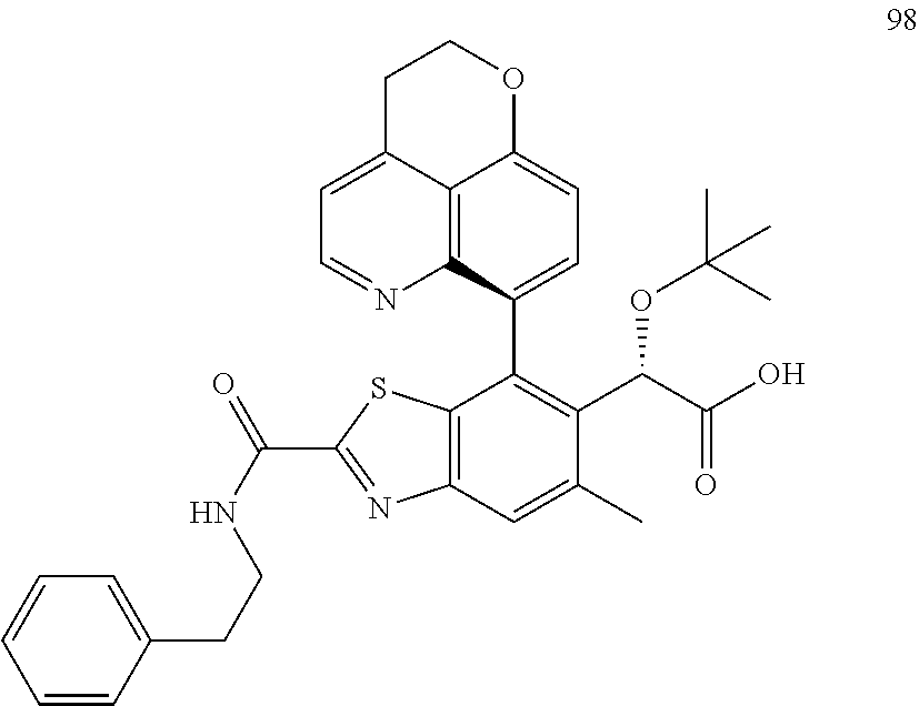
C12=C3C(C4=C(C(C(O)=O)OC(C)(C)C)C(C)=CC5=C4SC(C(=O)NCCC4=CC=CC=C4)=N5)=CC=C1OCCC2=CC=N3
